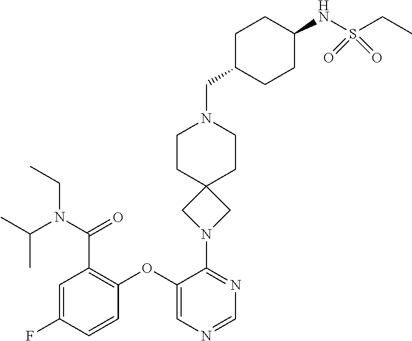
C1(OC2=C(C(=O)N(C(C)C)CC)C=C(F)C=C2)=CN=CN=C1N1CC2(C1)CCN(CC1CCC(NS(CC)(=O)=O)CC1)CC2
